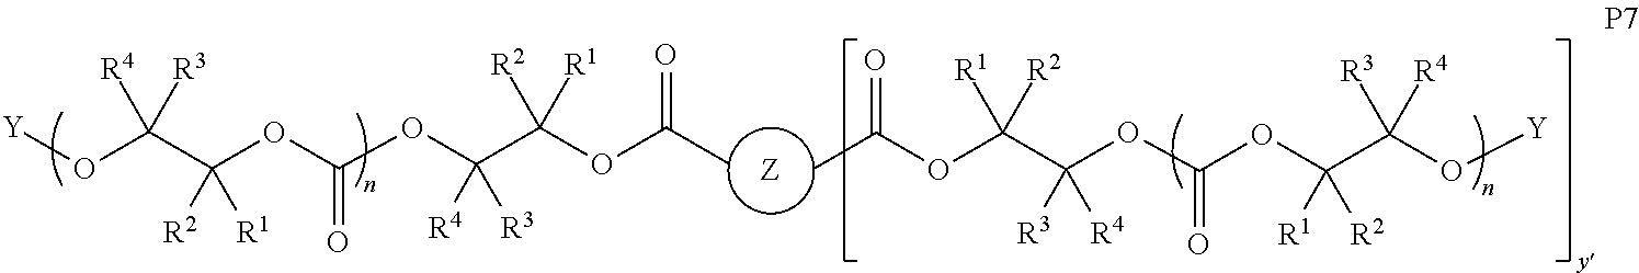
CC(OC([R1])([R2])C(OC(OC([R1])([R2])C(O[Y])([R3])[R4])=O)([R3])[R4])=O.[Y]OC(C(OC(OC(C(OC(C)=O)([R2])[R1])([R4])[R3])=O)([R2])[R1])([R4])[R3]
